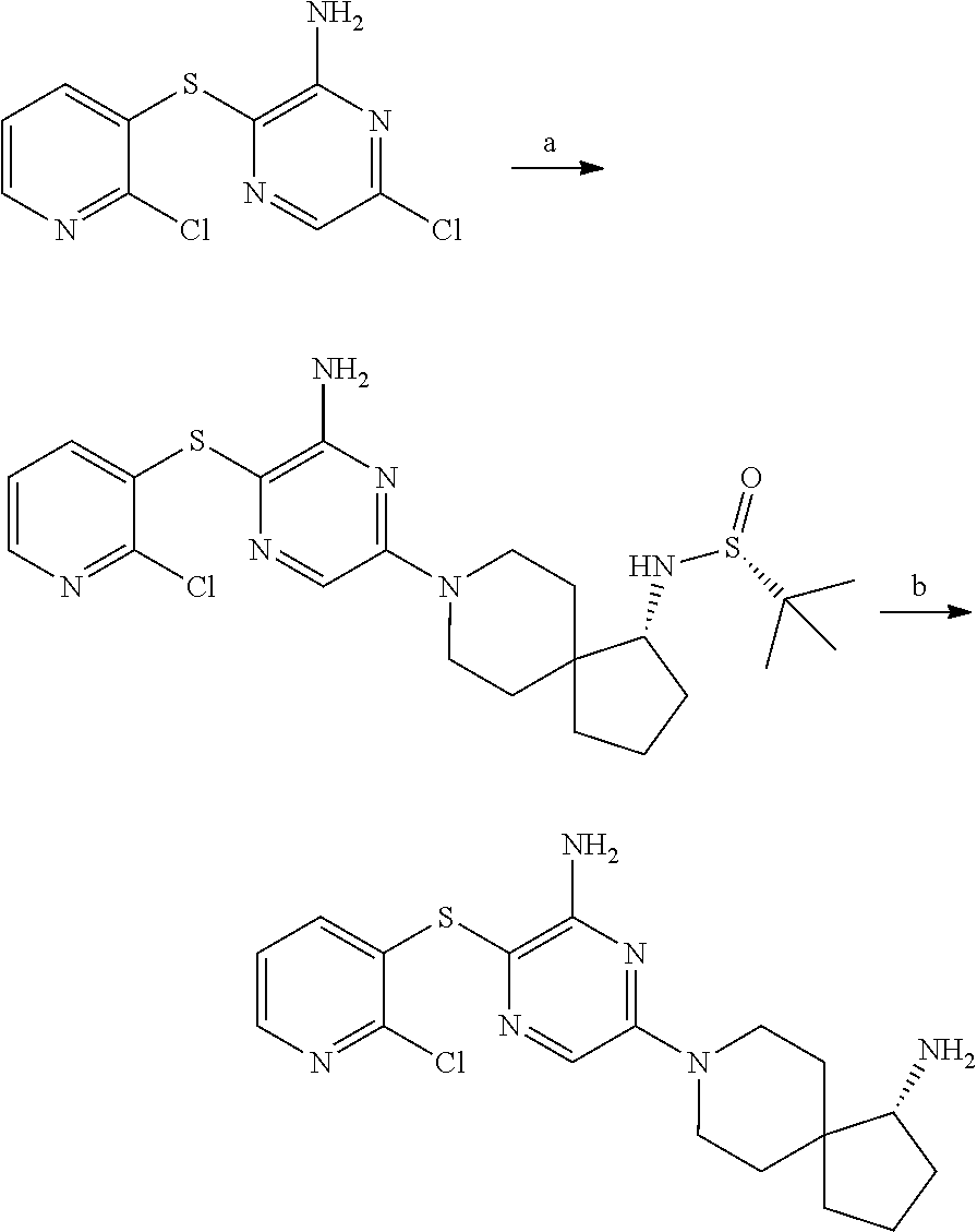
C1(SC2=CC=CN=C2Cl)=C(N)N=C(N2CCC3(CC2)CCCC3N)C=N1.C1(SC2=CC=CN=C2Cl)=C(N)N=C(Cl)C=N1.C1(SC2=CC=CN=C2Cl)=C(N)N=C(N2CCC3(CC2)CCCC3NS(C(C)(C)C)=O)C=N1
